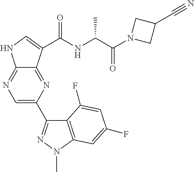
C12=NC(C3=NN(C)C4=C3C(F)=CC(F)=C4)=CN=C1NC=C2C(NC(C(N1CC(C#N)C1)=O)C)=O
